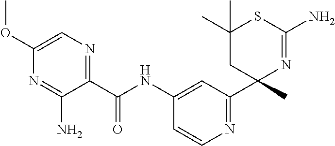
C1(C(NC2=CC(C3(C)N=C(N)SC(C)(C)C3)=NC=C2)=O)=NC=C(OC)N=C1N
